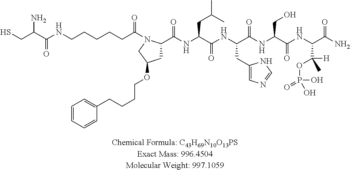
C(C(=O)N1C(C(NC(C(NC(C(NC(C(NC(C(N)=O)C([H])(C)OP(=O)(O)O)=O)CO)=O)CC2=CN=CN2)=O)CC(C)C)=O)CC(OCCCCC2=CC=CC=C2)C1)CCCCNC(C(CS)N)=O
